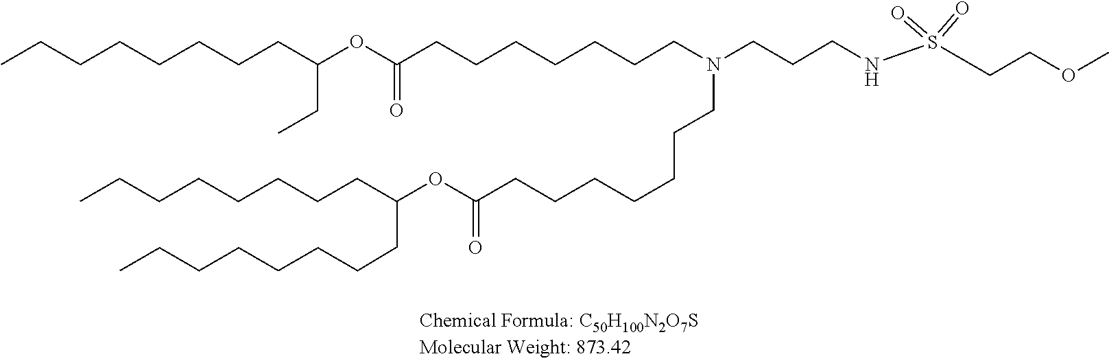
O(C(=O)CCCCCCCN(CCCCCCCC(OC(CC)CCCCCCCC)=O)CCCNS(=O)(=O)CCOC)C(CCCCCCCC)CCCCCCCC
